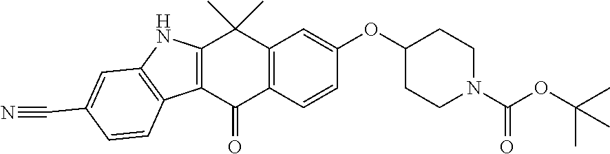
C12=C(C=CC(OC3CCN(C(OC(C)(C)C)=O)CC3)=C1)C(=O)C1=C(C2(C)C)NC2=C1C=CC(C#N)=C2
